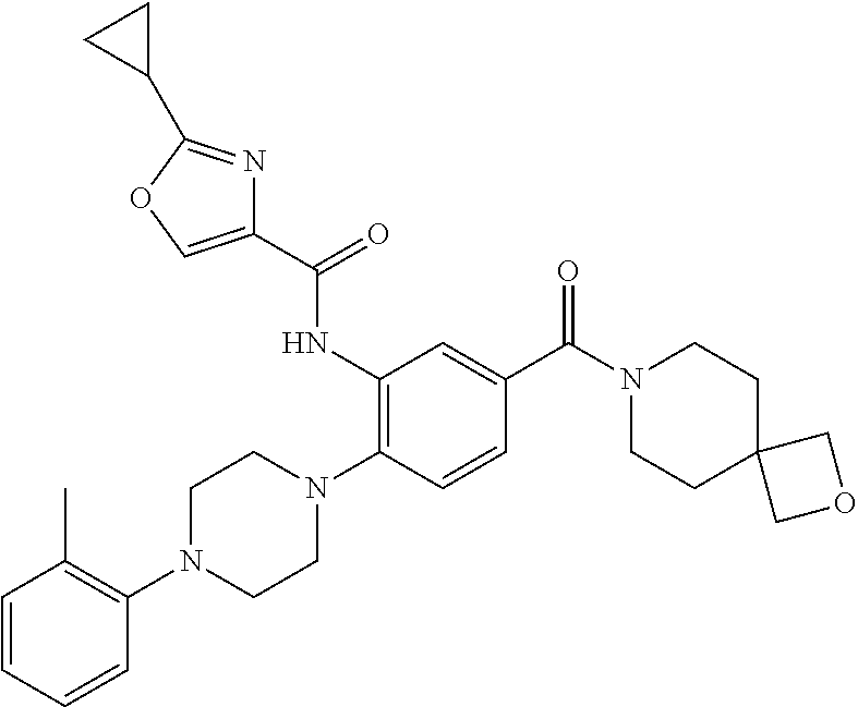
C1=CC=CC(N2CCN(C3=C(NC(C4=COC(C5CC5)=N4)=O)C=C(C(N4CCC5(CC4)COC5)=O)C=C3)CC2)=C1C
